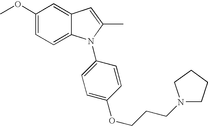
C1(OC)=CC=C2C(=C1)C=C(C)N2C1=CC=C(OCCCN2CCCC2)C=C1
